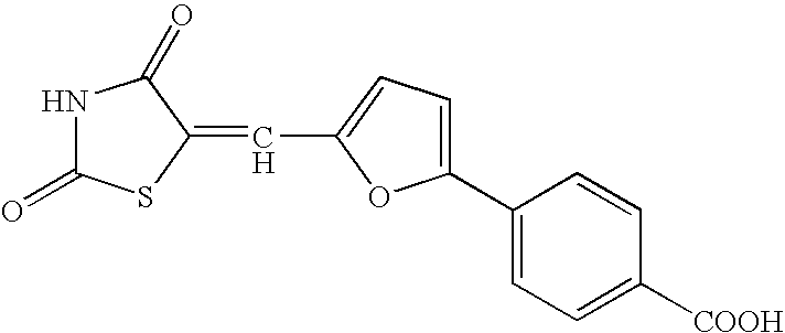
N1C(=O)SC(=CC2=CC=C(C3=CC=C([COOH])C=C3)O2)C1=O
